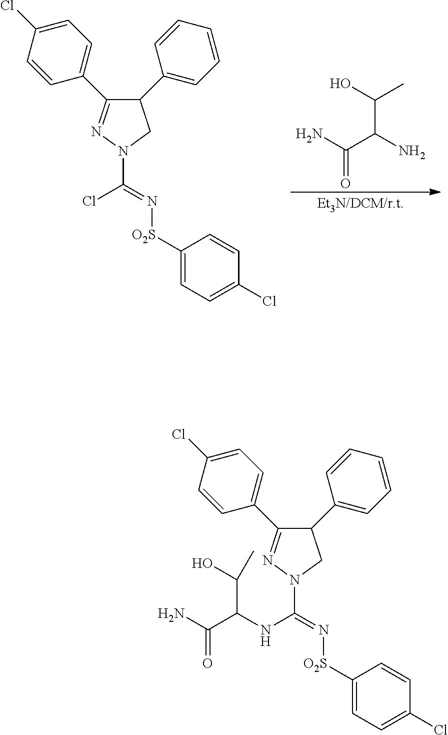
C(C(N)C(N)=O)(O)C.N1=C(C2=CC=C(Cl)C=C2)C(C2=CC=CC=C2)CN1C(=N[O2S]C1=CC=C(Cl)C=C1)Cl.N1=C(C2=CC=C(Cl)C=C2)C(C2=CC=CC=C2)CN1C(=N[O2S]C1=CC=C(Cl)C=C1)NC(C(N)=O)C(O)C
